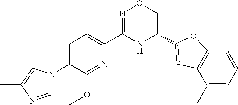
C1=C(N2C=NC(C)=C2)C(OC)=NC(C2=NOCC(C3=CC4=C(C=CC=C4C)O3)N2)=C1
